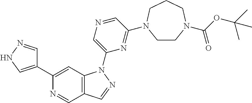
C1CN(C(OC(C)(C)C)=O)CCCN1C1=NC(N2C3=C(C=NC(C4=CNN=C4)=C3)C=N2)=CN=C1
